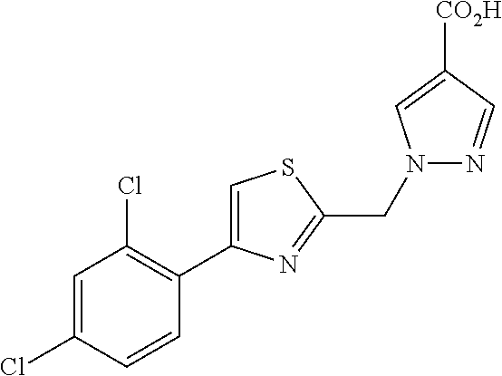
C1=C(Cl)C=CC(C2=CSC(CN3N=CC([CO2H])=C3)=N2)=C1Cl
